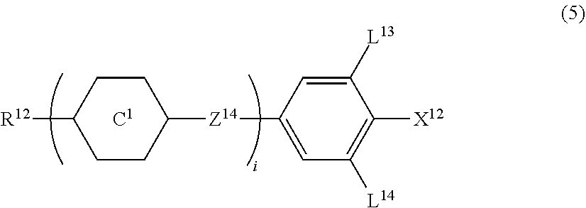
[C1].[R12]C1CCC([Z14]C2=CC([L14])=C([X12])C([L13])=C2)CC1
